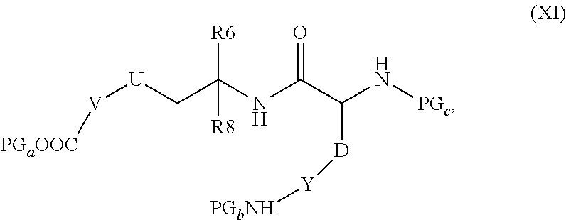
[U](CC(NC(C(N[PGc])[D][Y][PGbNH])=O)([R6])[R8])[V][PGaOOC]
